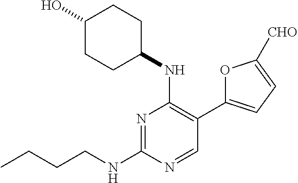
N1=C(NCCCC)N=CC(C2=CC=C([CHO])O2)=C1NC1CCC(O)CC1
